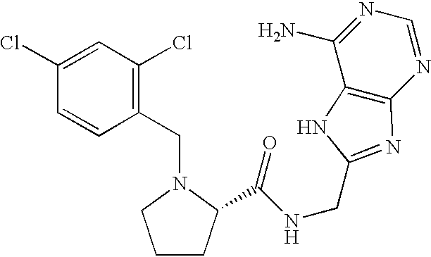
C1(CN2CCCC2C(NCC2=NC3=C(C(N)=NC=N3)N2)=O)=C(Cl)C=C(Cl)C=C1
